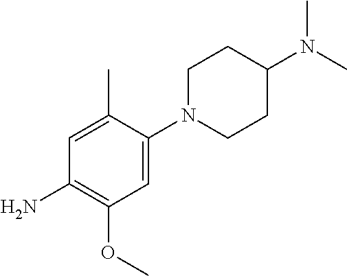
C1=C(C)C(N2CCC(N(C)C)CC2)=CC(OC)=C1N
